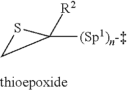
C1([(Sp1)n-])([R2])SC1
